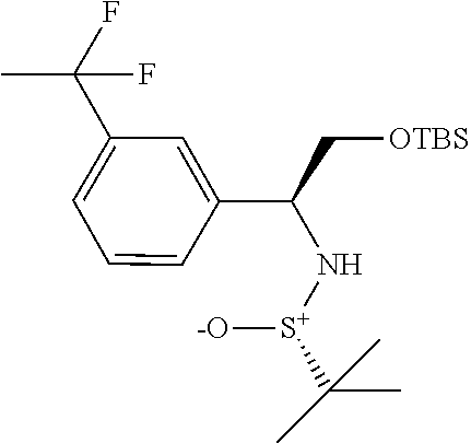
C1(C(C[OTBS])N[S+]([-O])C(C)(C)C)=CC(C(F)(C)F)=CC=C1
